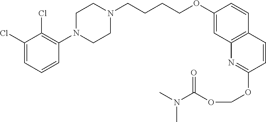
C1(Cl)=CC=CC(N2CCN(CCCCOC3=CC4=C(C=C3)C=CC(OCOC(=O)N(C)C)=N4)CC2)=C1Cl
